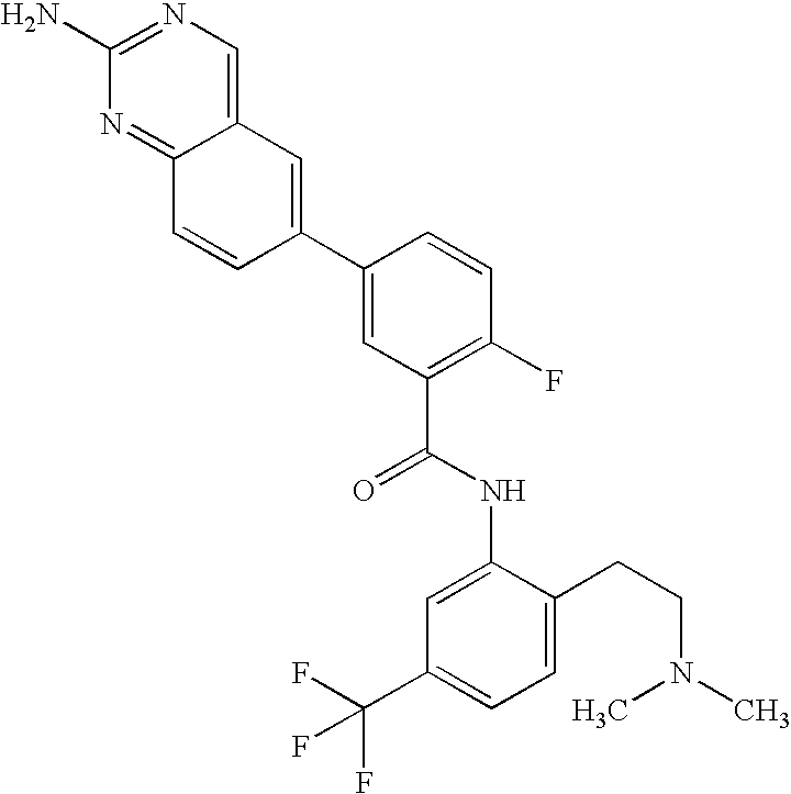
C12=NC(N)=NC=C1C=C(C1=CC(C(NC3=CC(C(F)(F)F)=CC=C3CCN(C)C)=O)=C(F)C=C1)C=C2
